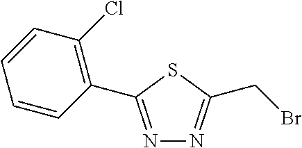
N1=C(C2=C(Cl)C=CC=C2)SC(CBr)=N1
